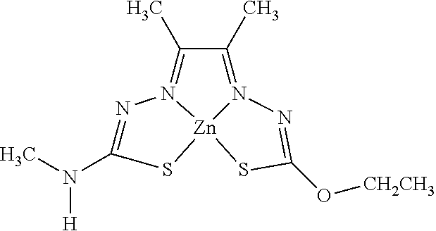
N1=C(N(C)[H])S[Zn]23N1=C(C)C(C)=N2N=C(O[CH2CH3])S3
